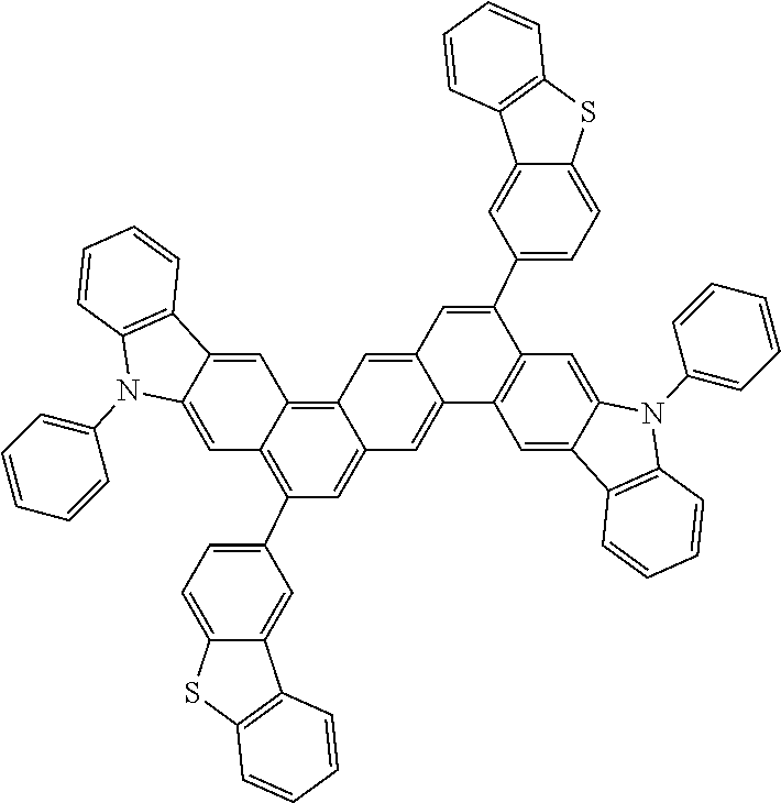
C1=C2C(=CC3=C4C(=CC(C5=CC=C6C(=C5)C5=C(S6)C=CC=C5)=C13)C=C1C(=C4)C=C(C3=CC=C4C(=C3)C3=C(S4)C=CC=C3)C3=C1C=C1C(=C3)N(C3=CC=CC=C3)C3=C1C=CC=C3)C1=C(N2C2=CC=CC=C2)C=CC=C1
